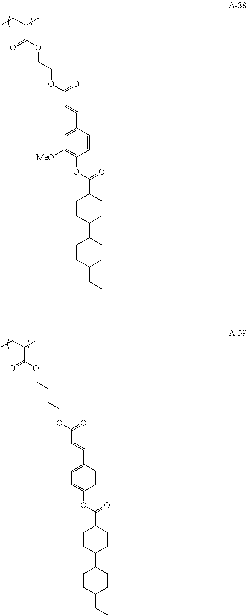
CCC(C)C(OCCCCOC(C=CC1=CC=C(OC(C2CCC(C3CCC(CC)CC3)CC2)=O)C=C1)=O)=O.C(OCCOC(C=CC1=CC([MeO])=C(OC(C2CCC(C3CCC(CC)CC3)CC2)=O)C=C1)=O)(=O)C(C)(CC)C
